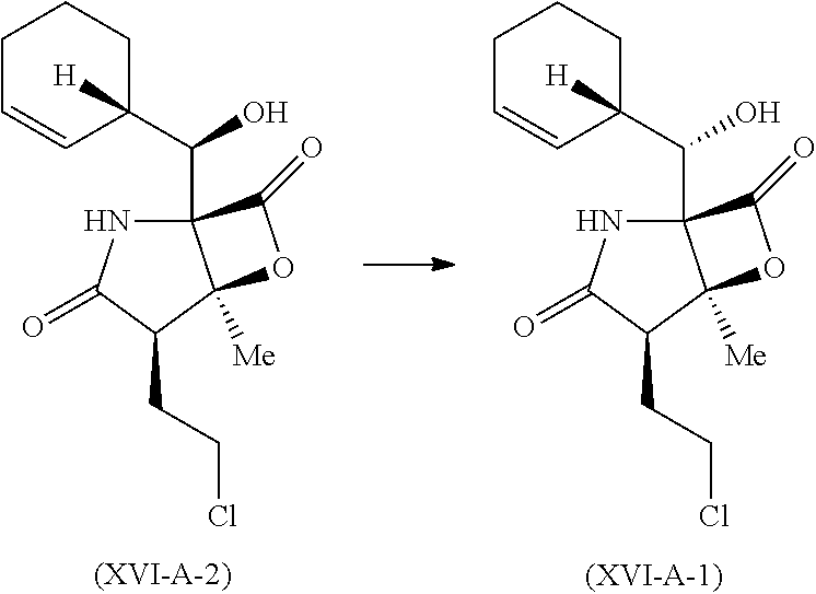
C(O)(C12NC(=O)C(CCCl)C1([Me])OC2=O)C1([H])C=CCCC1.C(O)(C12NC(=O)C(CCCl)C1([Me])OC2=O)C1([H])C=CCCC1
